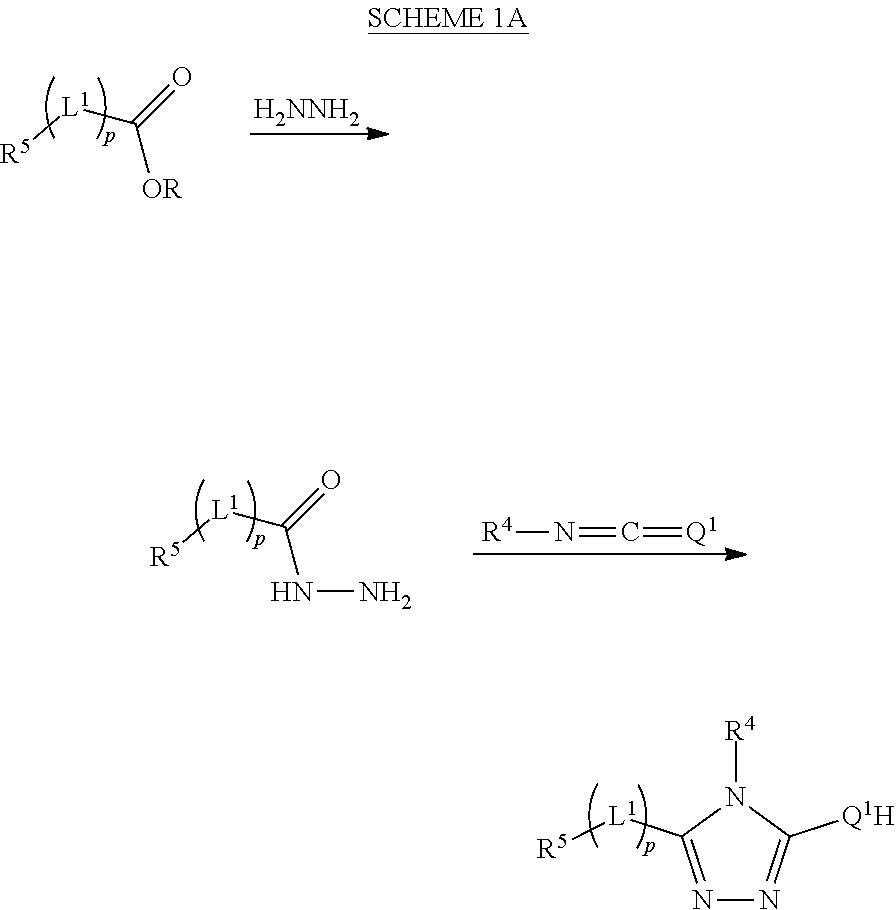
N1=C([L1][R5])N([R4])C([Q1H])=N1.[OR]C([L1][R5])=O.[H2NNH2].N(C([L1][R5])=O)N.[R4]N=C=[Q1]
